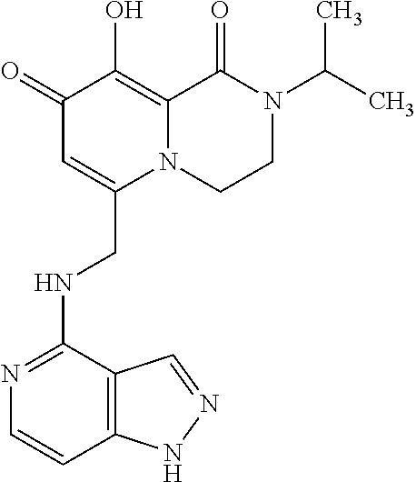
C1(=O)C=C(CNC2=NC=CC3=C2C=NN3)N2C(=C1O)C(=O)N(C(C)C)CC2
